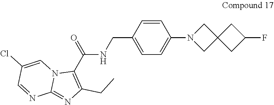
C1=C(CNC(=O)C2=C(CC)N=C3N2C=C(Cl)C=N3)C=CC(N2CC3(C2)CC(F)C3)=C1
